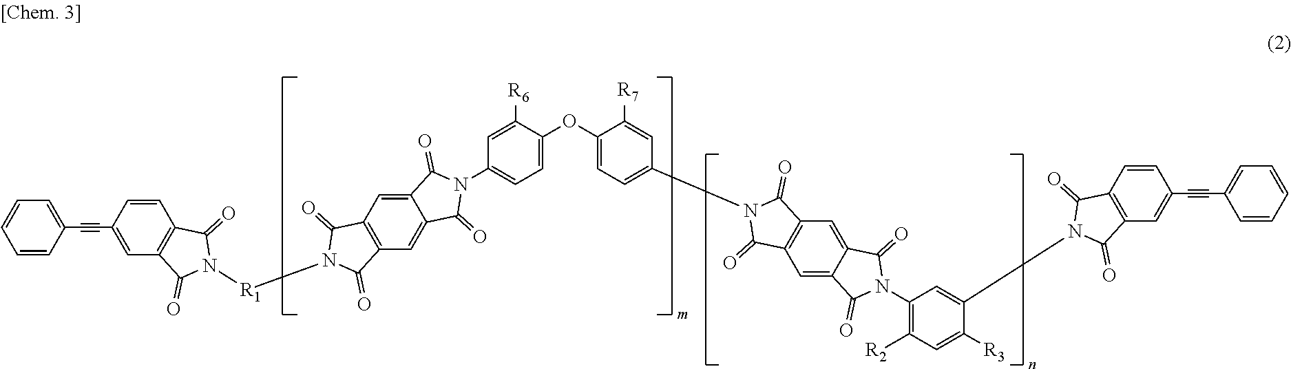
C1=CC(C#CC2=CC3=C(C=C2)C(=O)N([R1]N2C(=O)C4=C(C=C5C(=C4)C(=O)N(C4=CC=C(OC6=CC=C(N7C(=O)C8=C(C7=O)C=C7C(=C8)C(=O)N(C8=C([R2])C=C([R3])C(N9C(=O)C%10=C(C9=O)C=CC(C#CC9=CC=CC=C9)=C%10)=C8)C7=O)C=C6[R7])C([R6])=C4)C5=O)C2=O)C3=O)=CC=C1
